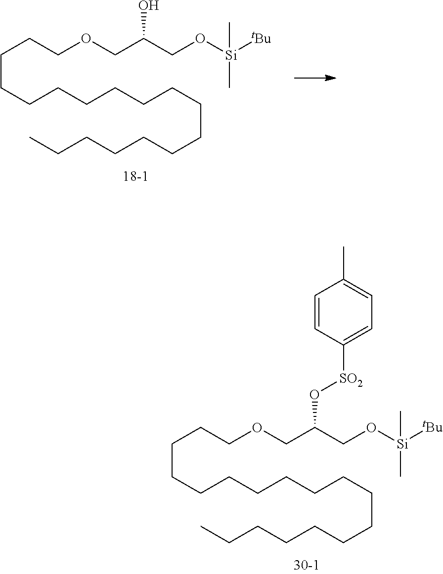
C(CCCCCCCCCCCCC)CCCCOCC(CO[Si]([tBu])(C)C)O[SO2]C1=CC=C(C)C=C1.C(CCCCCCCCCCCCC)CCCCOCC(CO[Si]([tBu])(C)C)O
